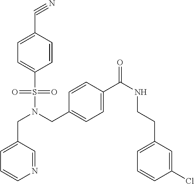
N1=CC(CN(S(C2=CC=C(C#N)C=C2)(=O)=O)CC2=CC=C(C(NCCC3=CC=CC(Cl)=C3)=O)C=C2)=CC=C1
